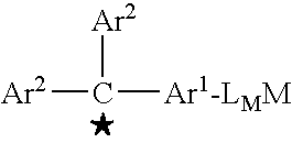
[Ar2]C([Ar1-LMM])[Ar2]
